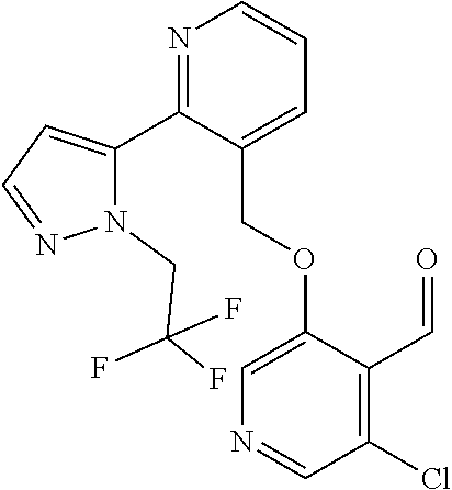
N1=C(C2=CC=NN2CC(F)(F)F)C(COC2=CN=CC(Cl)=C2C=O)=CC=C1
